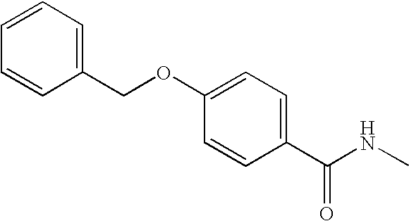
C1=C(OCC2=CC=CC=C2)C=CC(C(NC)=O)=C1
